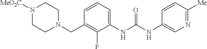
C1=CC=C(NC(NC2=CN=C([Me])C=C2)=O)C(F)=C1CN1CCN([MeO2C])CC1
